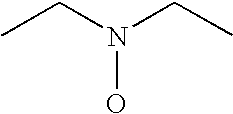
CCN(CC)O
